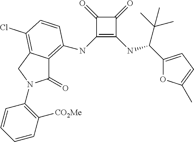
C1(NC2=C3C(=O)N(C4=C([CO2Me])C=CC=C4)CC3=C(Cl)C=C2)=C(NC(C(C)(C)C)C2=CC=C(C)O2)C(=O)C1=O
